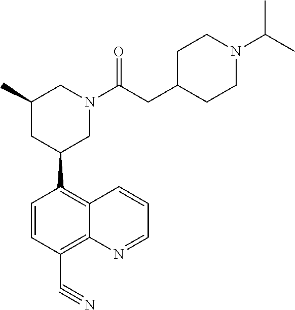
C1(C2CN(C(CC3CCN(C(C)C)CC3)=O)CC(C)C2)=C2C(=C(C#N)C=C1)N=CC=C2
